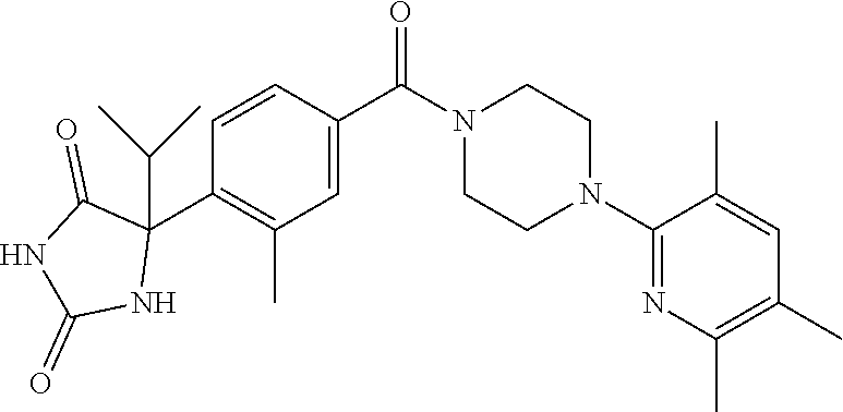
O=C(N1CCN(C2=NC(C)=C(C)C=C2C)CC1)C1=CC(C)=C(C2(C(C)C)C(=O)NC(=O)N2)C=C1
